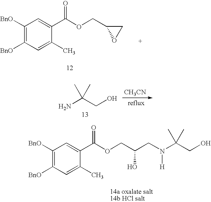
C1([BnO])=C([BnO])C=C(C)C(C(OCC2OC2)=O)=C1.NC(CO)(C)C.[CH3CN].C1([BnO])=C([BnO])C=C(C)C(C(OCC(CN(C(CO)(C)C)[H])O)=O)=C1
